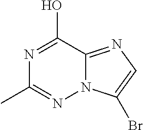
N1=C(O)C2=NC=C(Br)N2N=C1C
